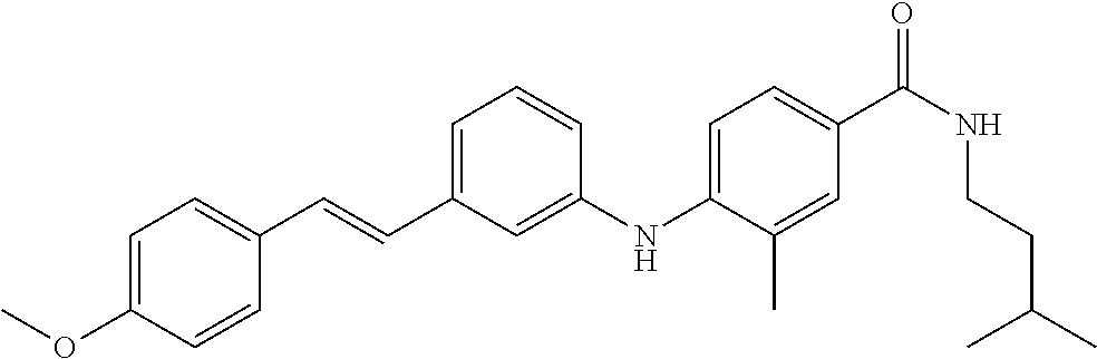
C1=C(NC2=CC(C=CC3=CC=C(OC)C=C3)=CC=C2)C(C)=CC(C(NCCC(C)C)=O)=C1
